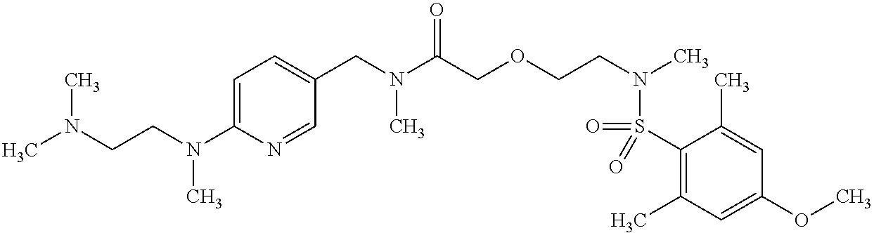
C1(S(=O)(N(CCOCC(N(CC2=CC=C(N(CCN(C)C)C)N=C2)C)=O)C)=O)=C(C)C=C(OC)C=C1C
